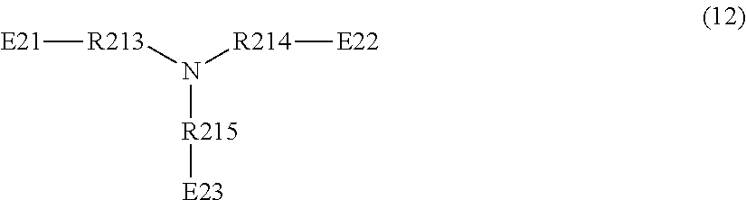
N([R215][E23])([R213][E21])[R214][E22]
